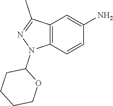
C12=C(C=CC(N)=C1)N(C1CCCCO1)N=C2C
